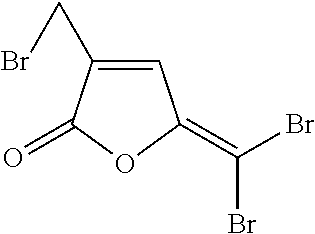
C1=C(CBr)C(=O)OC1=C(Br)Br
